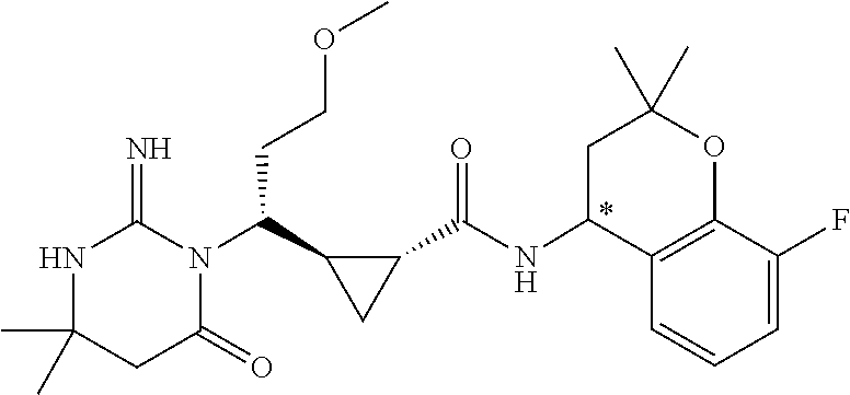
CC1(C)NC(=N)N(C(C2CC2C(NC2C3=C(OC(C)(C)C2)C(F)=CC=C3)=O)CCOC)C(=O)C1
